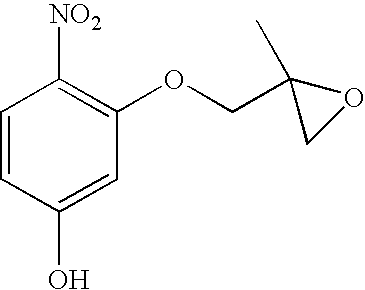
C1=CC(O)=CC(OCC2(C)CO2)=C1[NO2]
